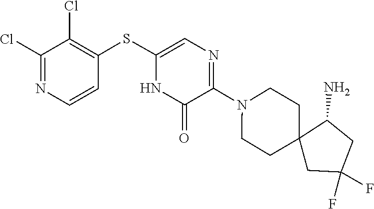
N1(C2=NC=C(SC3=C(Cl)C(Cl)=NC=C3)NC2=O)CCC2(CC1)CC(F)(F)CC2N
